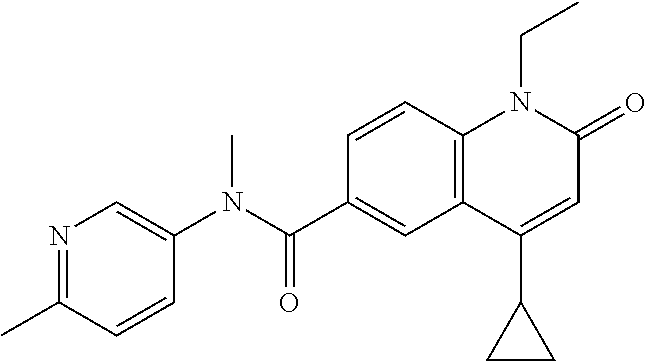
C1(N(C(C2=CC3=C(C=C2)N(CC)C(=O)C=C3C2CC2)=O)C)=CN=C(C)C=C1
